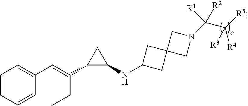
C1=CC(C=C(CC)C2C(NC3CC4(C3)CN(C(C([R5])([R3])[R4])([R1])[R2])C4)C2)=CC=C1
